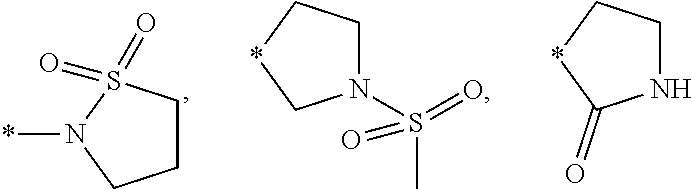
C1CS(=O)(=O)N(*)C1.C1NC(=O)*C1.N1(S(=O)(C)=O)CC*C1
